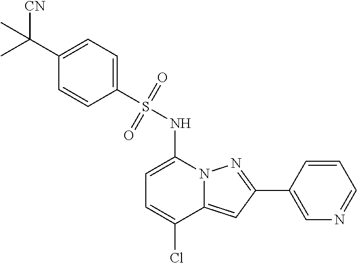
C1=C(NS(C2=CC=C(C([CN])(C)C)C=C2)(=O)=O)N2C(=CC(C3=CN=CC=C3)=N2)C(Cl)=C1
